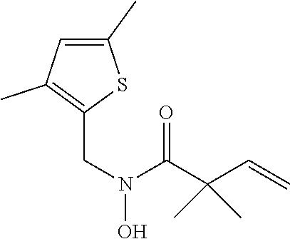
C1(C)=CC(C)=C(CN(O)C(C(C=C)(C)C)=O)S1
